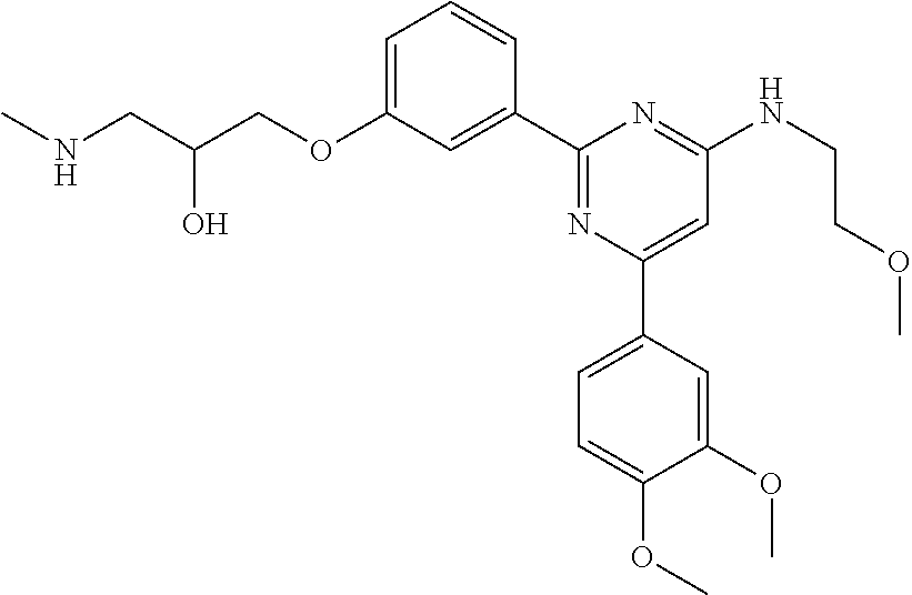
C1=C(OCC(CNC)O)C=C(C2=NC(C3=CC=C(OC)C(OC)=C3)=CC(NCCOC)=N2)C=C1
